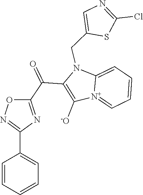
[N+]12=CC=CC=C1N(CC1=CN=C(Cl)S1)C(C(C1=NC(C3=CC=CC=C3)=NO1)=O)=C2[-O]
